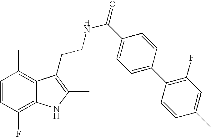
C1=CC(F)=C2C(=C1C)C(CCNC(=O)C1=CC=C(C3=C(F)C=C(C)C=C3)C=C1)=C(C)N2
